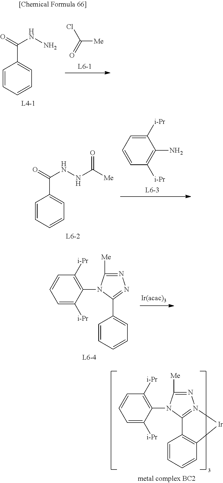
C([Me])(=O)Cl.C1=CC=CC=C1C(=O)NN.C1([i-Pr])=CC=CC([i-Pr])=C1N.C1=CC=CC=C1C(=O)NNC([Me])=O.N1=C([Me])N(C2=C([i-Pr])C=CC=C2[i-Pr])C(C2=CC=CC=C2)=N1.N1=C([Me])N(C2=C([i-Pr])C=CC=C2[i-Pr])C2=N1[Ir]C1=C2C=CC=C1
